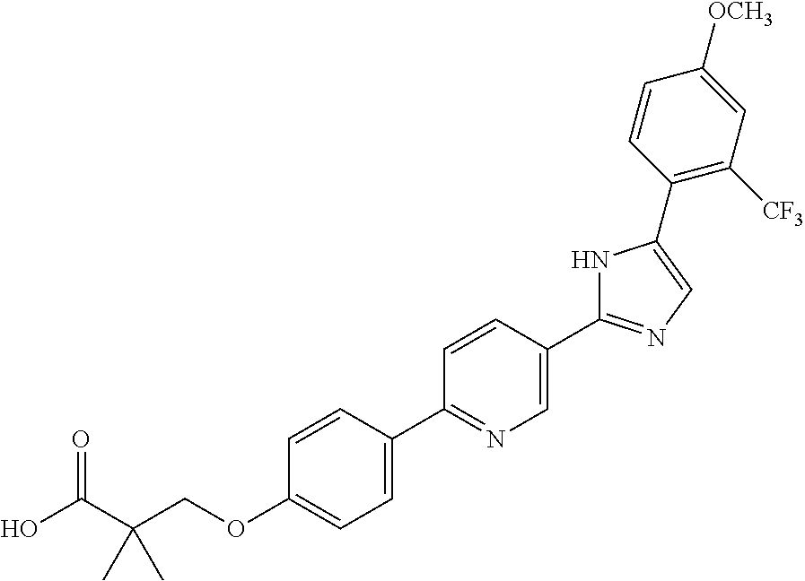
OC(C(COC1=CC=C(C2=NC=C(C3=NC=C(C4=C([CF3])C=C([OCH3])C=C4)N3)C=C2)C=C1)(C)C)=O
